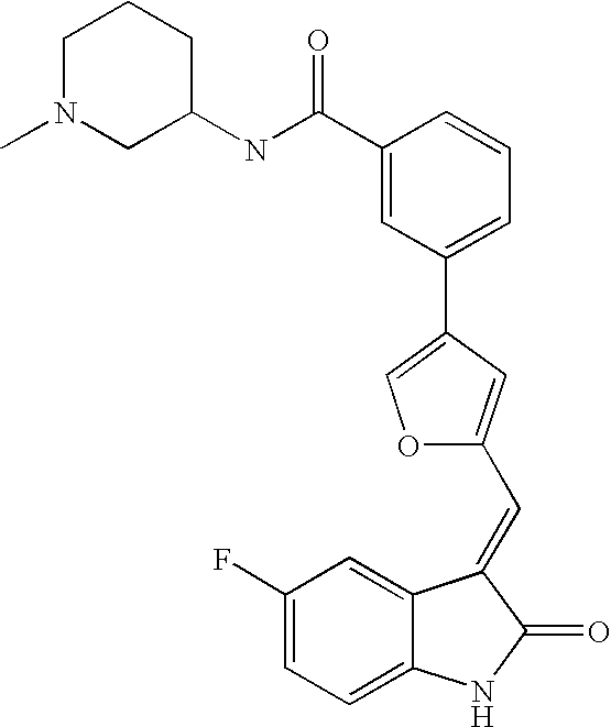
C1(F)=CC=C2C(=C1)C(=CC1=CC(C3=CC=CC(C(NC4CCCN(C)C4)=O)=C3)=CO1)C(=O)N2
